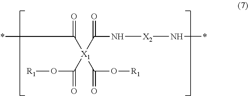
O(C([X1](C(*)=O)(C(O[R1])=O)C(N[X2]N*)=O)=O)[R1]
